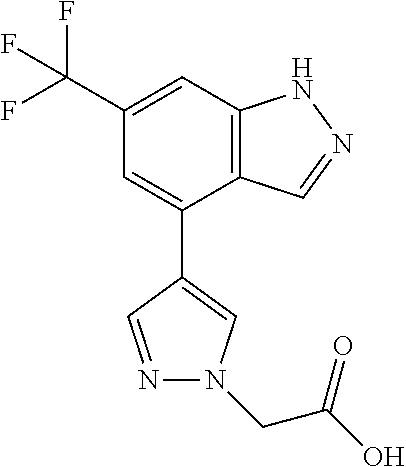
C12=C(C=C(C(F)(F)F)C=C1C1=CN(CC(O)=O)N=C1)NN=C2
